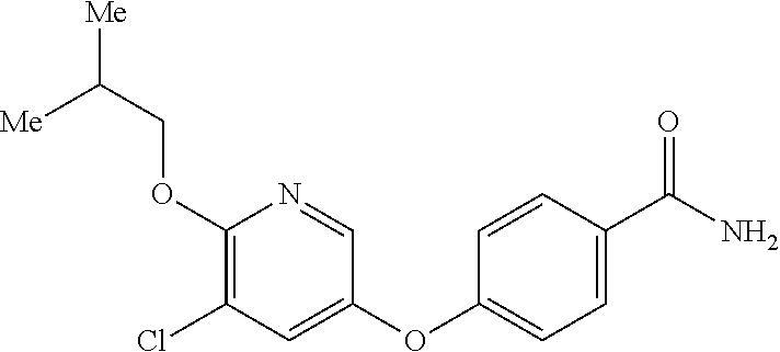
C1(OCC([Me])[Me])=C(Cl)C=C(OC2=CC=C(C(N)=O)C=C2)C=N1
